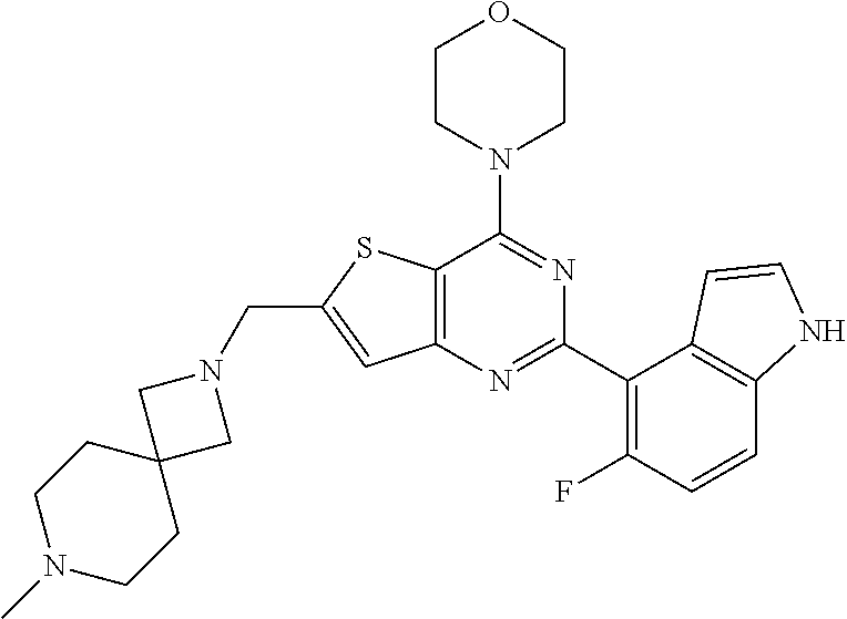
C12=C(N=C(C3=C(F)C=CC4=C3C=CN4)N=C1N1CCOCC1)C=C(CN1CC3(C1)CCN(C)CC3)S2
